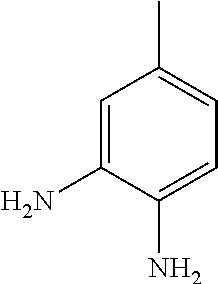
C1=C(N)C(N)=CC=C1C
